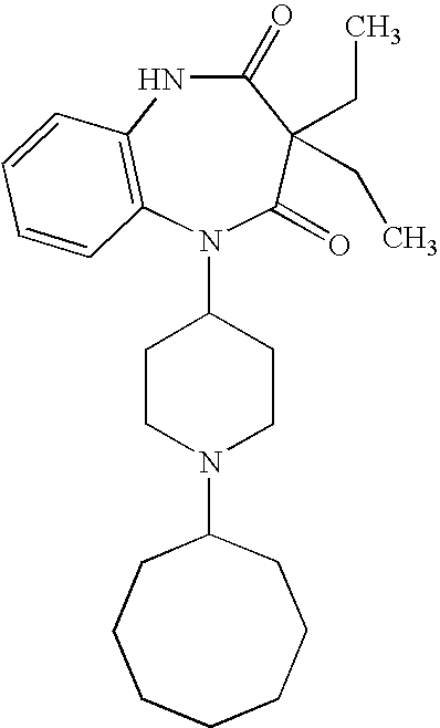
C1(N2C3=C(NC(=O)C(CC)(CC)C2=O)C=CC=C3)CCN(C2CCCCCCC2)CC1
